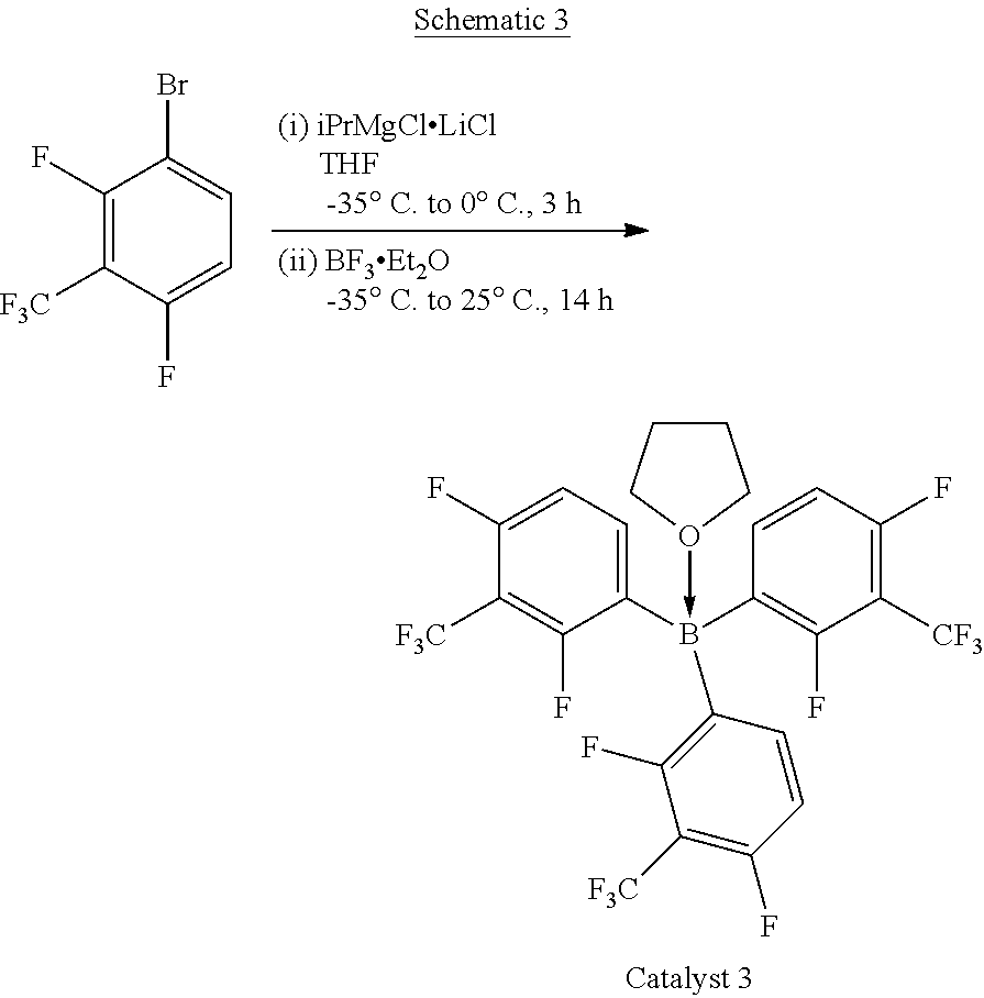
C1(F)=CC=C(B(C2=C(F)C([CF3])=C(F)C=C2)(C2=C(F)C([F3C])=C(F)C=C2)-O2CCCC2)C(F)=C1[F3C].C1(F)=C([F3C])C(F)=CC=C1Br
